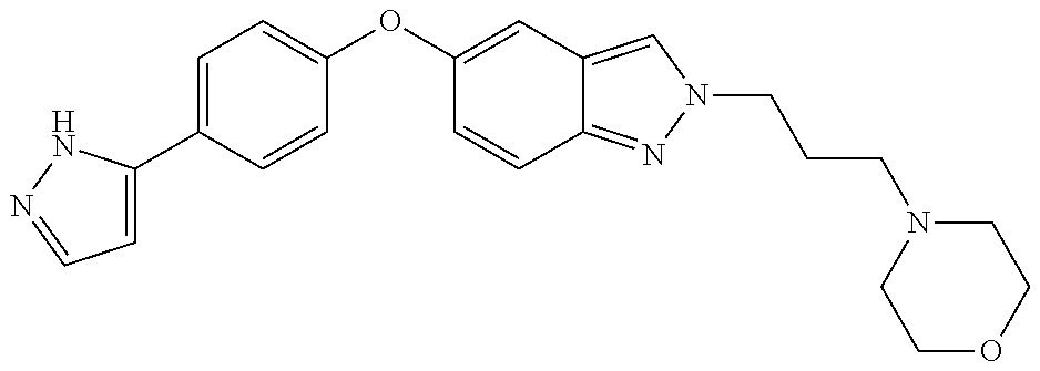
C1=C(C2=CC=C(OC3=CC4=CN(CCCN5CCOCC5)N=C4C=C3)C=C2)NN=C1
